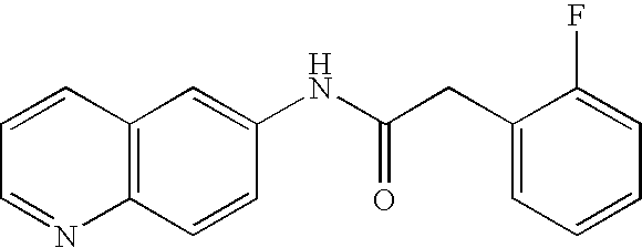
C12=C(C=C(NC(CC3=CC=CC=C3F)=O)C=C1)C=CC=N2
